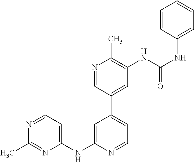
N1=CC(C2=CC=NC(NC3=CC=NC(C)=N3)=C2)=CC(NC(NC2=CC=CC=C2)=O)=C1C
